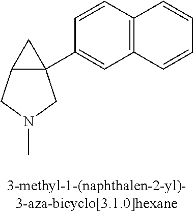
C12C(C3=CC4=C(C=C3)C=CC=C4)(C1)CN(C)C2
